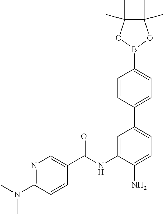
N1=C(N(C)C)C=CC(C(NC2=CC(C3=CC=C(B4OC(C)(C)C(C)(C)O4)C=C3)=CC=C2N)=O)=C1
